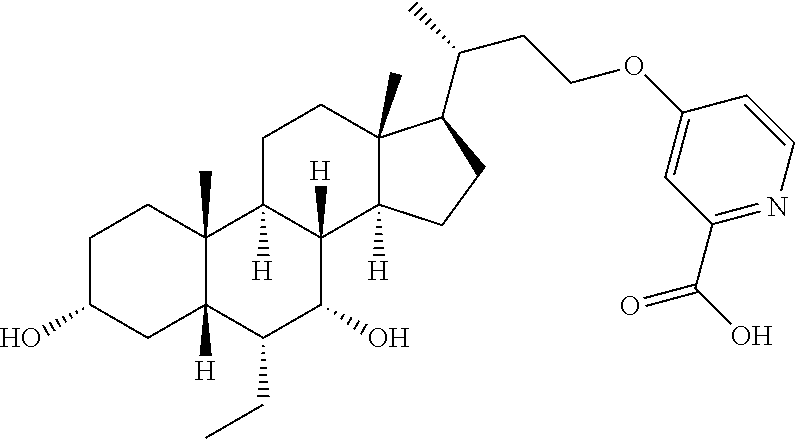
C1C(O)CC2([H])C(C)(C1)C1([H])C([H])(C(O)C2CC)C2([H])C(C)(CC1)C(C(CCOC1=CC(C(O)=O)=NC=C1)C)CC2
